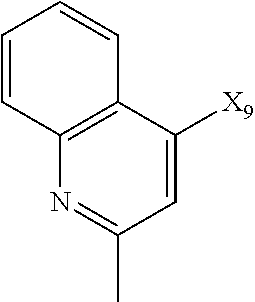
C12=C(C([X9])=CC(C)=N1)C=CC=C2
